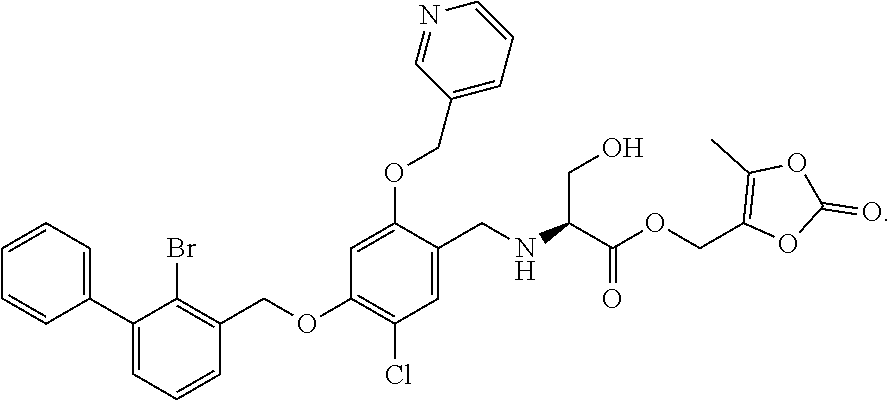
C1=CC=C(C2=CC=CC(COC3=C(Cl)C=C(CNC(C(OCC4=C(C)OC(=O)O4)=O)CO)C(OCC4=CC=CN=C4)=C3)=C2Br)C=C1
